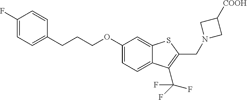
C1(F)=CC=C(CCCOC2=CC=C3C(=C2)SC(CN2CC([COOH])C2)=C3C(F)(F)F)C=C1
